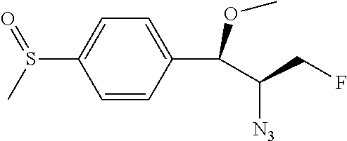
C1=CC(C(C(CF)[N3])OC)=CC=C1S(C)=O
